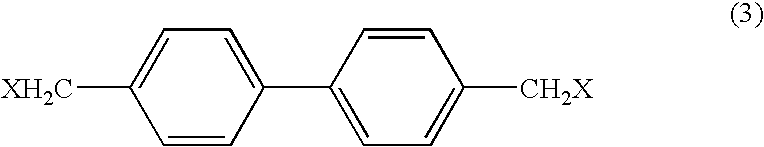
C1=CC(C2=CC=C([XH2C])C=C2)=CC=C1[CH2X]
